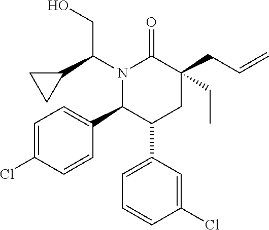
C1=C(Cl)C=CC(C2C(C3=CC=CC(Cl)=C3)CC(CC=C)(CC)C(=O)N2C(CO)C2CC2)=C1
